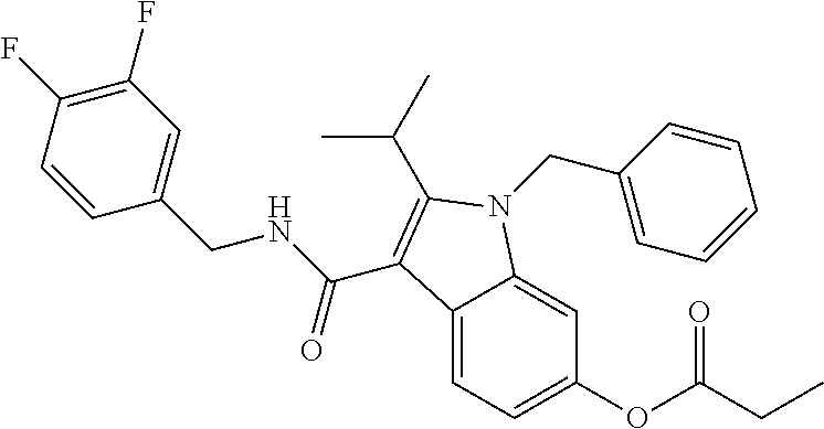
C1(F)=C(F)C=CC(CNC(=O)C2=C(C(C)C)N(CC3=CC=CC=C3)C3=CC(OC(CC)=O)=CC=C32)=C1
